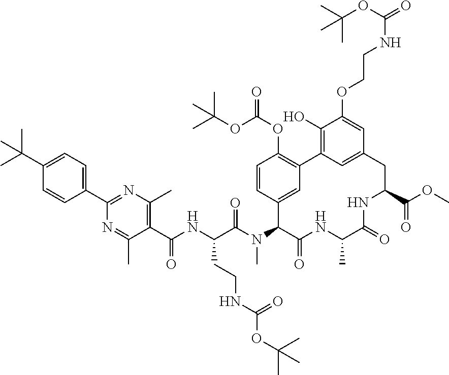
C(C(N(C1C(=O)NC(C)C(=O)NC(C(OC)=O)CC2=CC(=C(O)C(OCCNC(=O)OC(C)(C)C)=C2)C2=C(OC(=O)OC(C)(C)C)C=CC1=C2)C)=O)(CCNC(OC(C)(C)C)=O)NC(=O)C1=C(C)N=C(C2=CC=C(C(C)(C)C)C=C2)N=C1C
